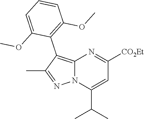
C1=CC=C(OC)C(C2=C3N(N=C2C)C(C(C)C)=CC([CO2Et])=N3)=C1OC
